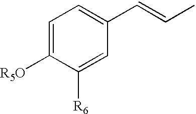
C1=C([R5O])C([R6])=CC(C=CC)=C1
